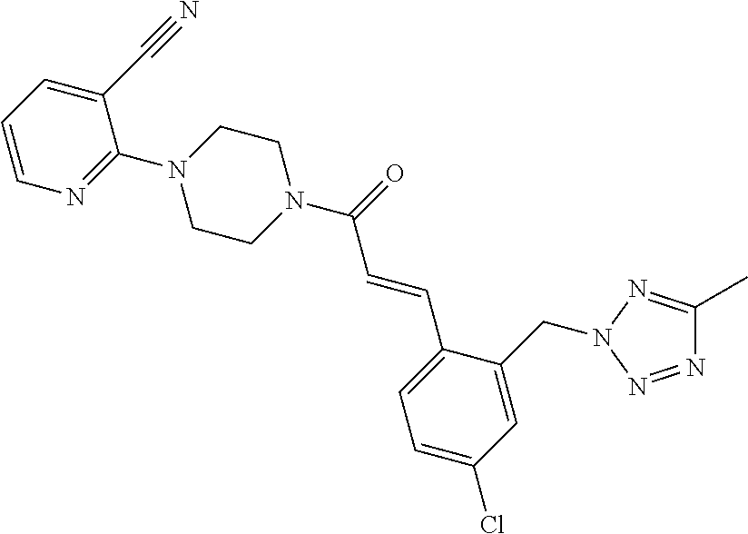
N1(C(=O)C=CC2=CC=C(Cl)C=C2CN2N=C(C)N=N2)CCN(C2=NC=CC=C2C#N)CC1
